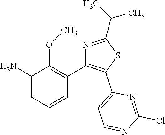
NC1=CC=CC(C2=C(C3=CC=NC(Cl)=N3)SC(C(C)C)=N2)=C1OC
